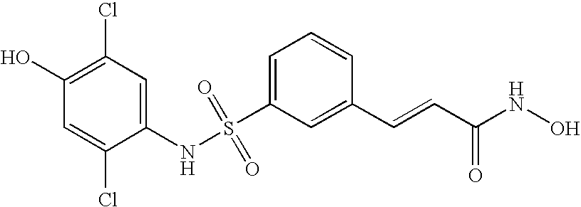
S(C1=CC=CC(C=CC(NO)=O)=C1)(NC1=CC(Cl)=C(O)C=C1Cl)(=O)=O
